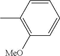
C1=CC(C)=C([MeO])C=C1
